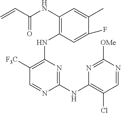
N(C1=C(NC2=C([F3C])C=NC(NC3=C(Cl)C=NC([OMe])=N3)=N2)C=C(F)C(C)=C1)C(C=C)=O
